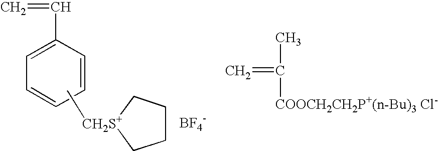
C1=CC(C=C)=CC=C1.C[CH2S+]1CCCC1.[BF4-].C=C([COOCH2CH2P+(n-Bu)3 Cl-])C
